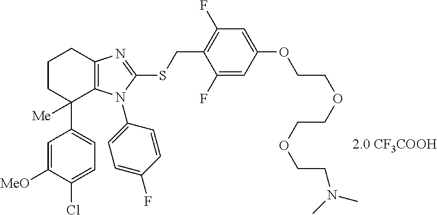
C1=C(Cl)C([MeO])=CC(C2([Me])C3=C(CCC2)N=C(SCC2=C(F)C=C(OCCOCCOCCN(C)C)C=C2F)N3C2=CC=C(F)C=C2)=C1
